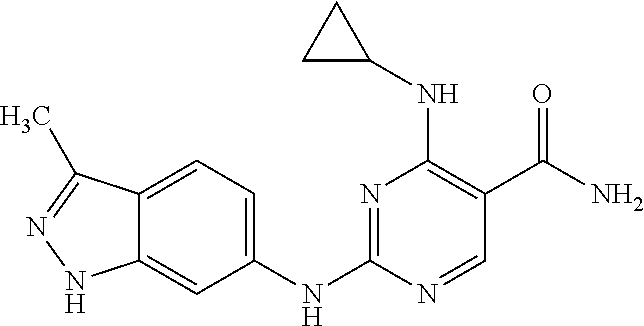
N1=C(NC2=CC=C3C(=C2)NN=C3C)N=CC(C(N)=O)=C1NC1CC1
